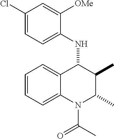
C1=CC=C2C(=C1)C(NC1=CC=C(Cl)C=C1[OMe])C(C)C(C)N2C(C)=O
